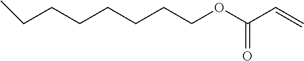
CCCCCCCCOC(C=C)=O
